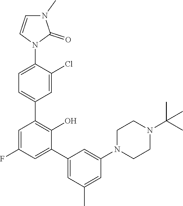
C1=C(N2C(=O)N(C)C=C2)C(Cl)=CC(C2=C(O)C(C3=CC(C)=CC(N4CCN(C(C)(C)C)CC4)=C3)=CC(F)=C2)=C1
